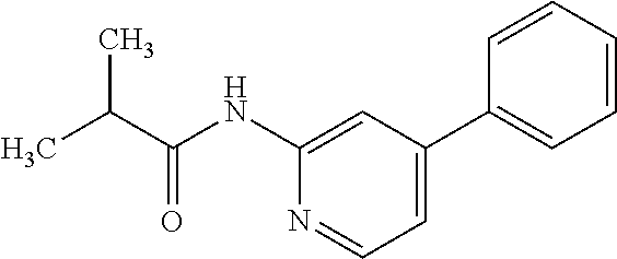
CC(C)C(=O)NC1=CC(C2=CC=CC=C2)=CC=N1
